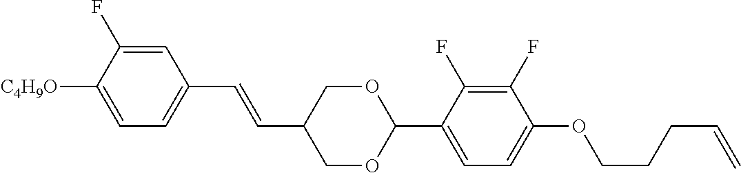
C1=C(F)C([C4H9O])=CC=C1C=CC1COC(C2=CC=C(OCCCC=C)C(F)=C2F)OC1
